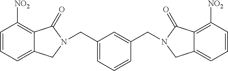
C(C1=CC=CC(CN2CC3=CC=CC([NO2])=C3C2=O)=C1)N1CC2=CC=CC([NO2])=C2C1=O
